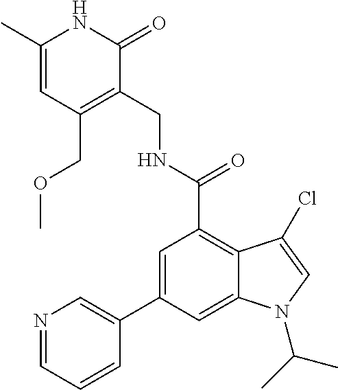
C1(C)=CC(COC)=C(CNC(=O)C2=C3C(=CC(C4=CN=CC=C4)=C2)N(C(C)C)C=C3Cl)C(=O)N1
